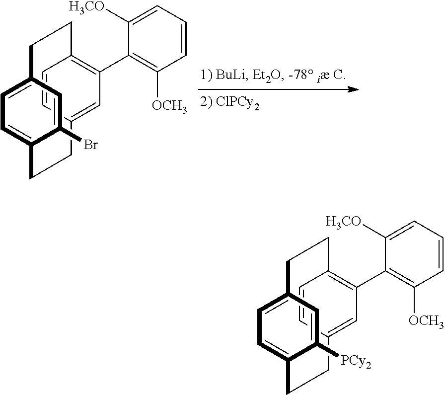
C1=CC2=C(C3=C([OCH3])C=CC=C3[H3CO])C=C1CCC1=CC=C(C=C1Br)CC2.C1=CC2=C(C3=C([OCH3])C=CC=C3[H3CO])C=C1CCC1=CC=C(C=C1[PCy2])CC2
